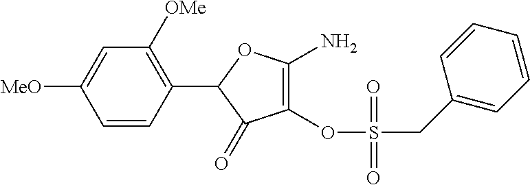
C1(OS(=O)(CC2=CC=CC=C2)=O)=C(N)OC(C2=C([OMe])C=C([MeO])C=C2)C1=O
